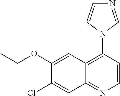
C1(OCC)=CC2=C(N3C=NC=C3)C=CN=C2C=C1Cl
